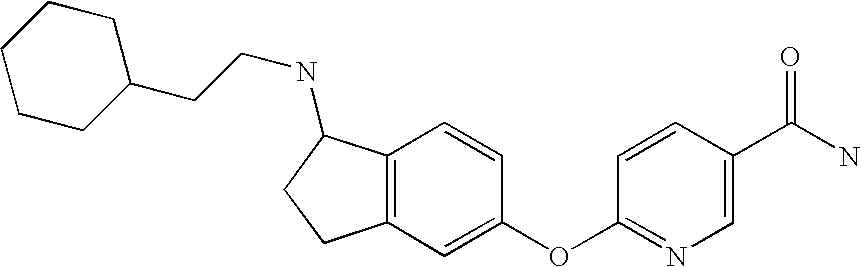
C1=CC(OC2=CC3=C(C=C2)C(NCCC2CCCCC2)CC3)=NC=C1C(N)=O
